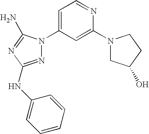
N1=C(NC2=CC=CC=C2)N=C(N)N1C1=CC=NC(N2CC(O)CC2)=C1
